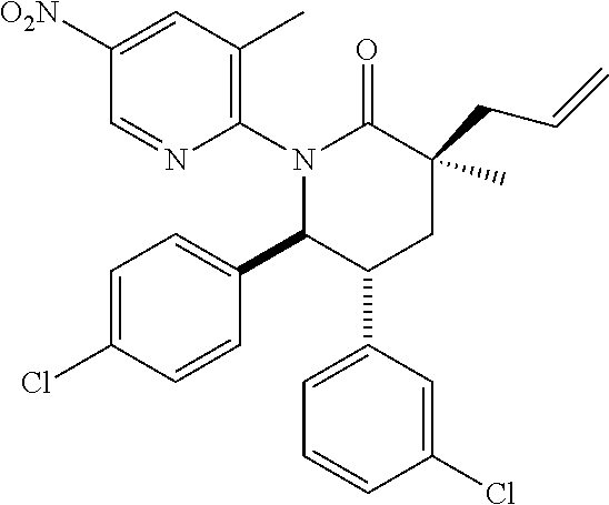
N1(C2=C(C)C=C([O2N])C=N2)C(C2=CC=C(Cl)C=C2)C(C2=CC=CC(Cl)=C2)CC(CC=C)(C)C1=O
